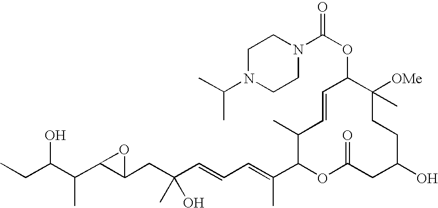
CCC(C(C1C(CC(C=CC=C(C2OC(=O)CC(O)CCC([OMe])(C)C(OC(=O)N3CCN(C(C)C)CC3)C=CC2C)C)(O)C)O1)C)O
